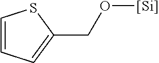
C1=CC=C(CO[Si])S1
